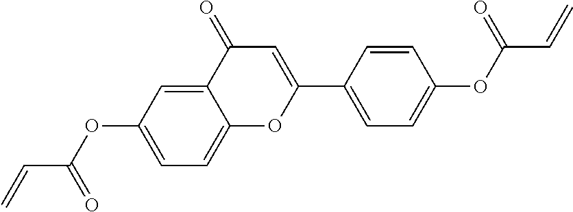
C1=C(OC(C=C)=O)C=C2C(=C1)OC(C1=CC=C(OC(=O)C=C)C=C1)=CC2=O
